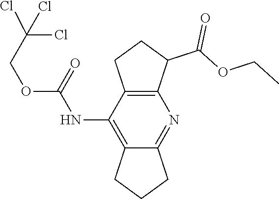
ClC(COC(NC1=C2CCCC2=NC2=C1CCC2C(=O)OCC)=O)(Cl)Cl
